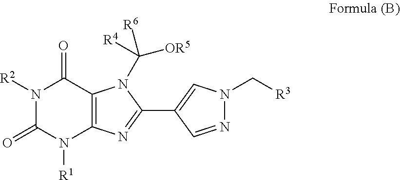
C12=C(N=C(C3=CN(C[R3])N=C3)N1C([R6])([OR5])[R4])N([R1])C(=O)N([R2])C2=O
